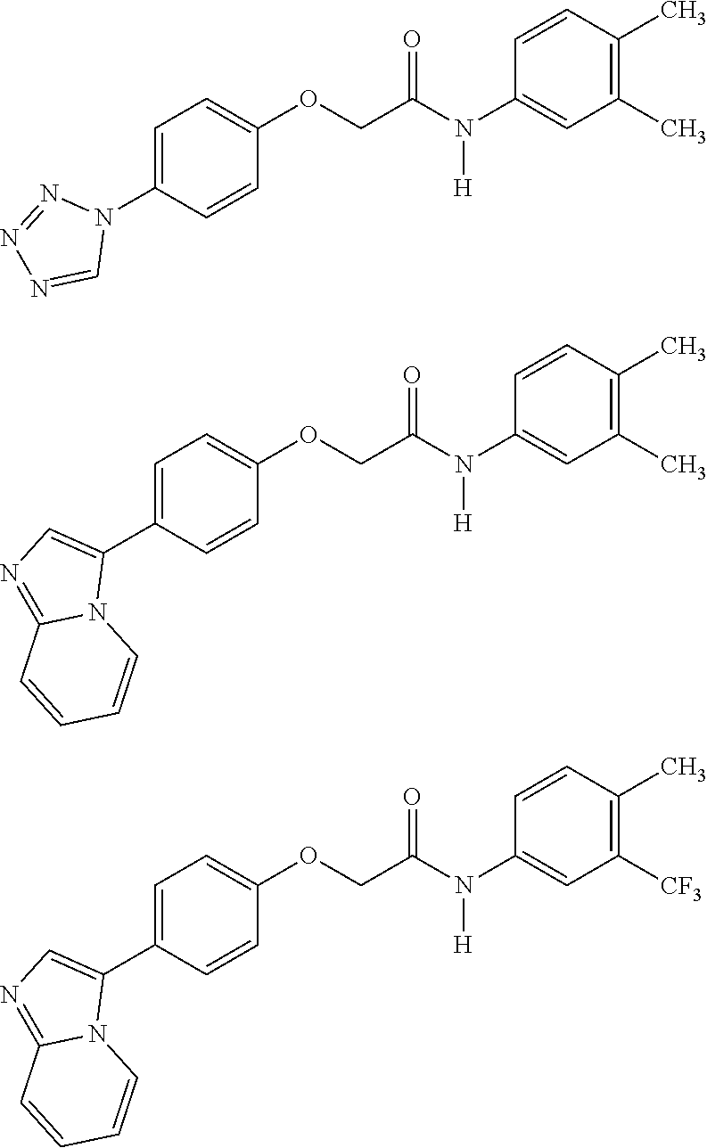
C1=C(N2N=NN=C2)C=CC(OCC(N(C2=CC(C)=C(C)C=C2)[H])=O)=C1.C1=C(C2=CN=C3N2C=CC=C3)C=CC(OCC(N(C2=CC(C)=C(C)C=C2)[H])=O)=C1.C1=C(C2=CN=C3N2C=CC=C3)C=CC(OCC(N(C2=CC([CF3])=C(C)C=C2)[H])=O)=C1
